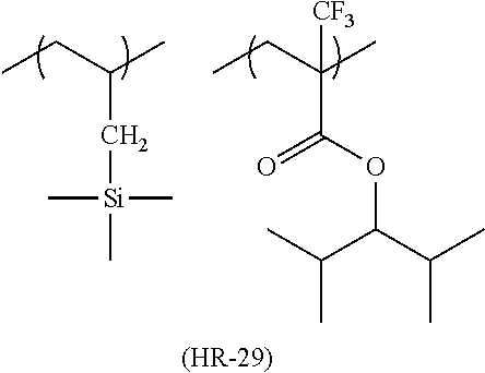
CCC(C)C[Si](C)(C)C.CCC(C)([CF3])C(OC(C(C)C)C(C)C)=O.[(HR-29)]
